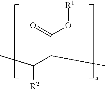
C(C(C([R2])C)C)(O[R1])=O
